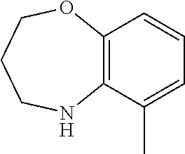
C12=C(C(C)=CC=C1)NCCCO2
